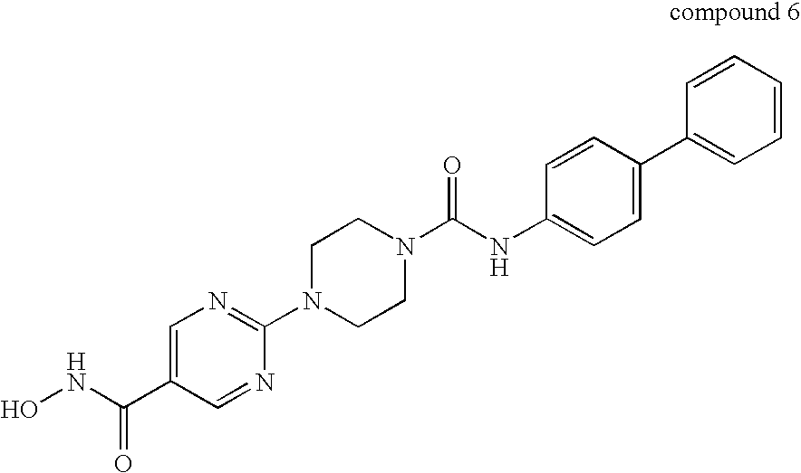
C1=C(C(NO)=O)C=NC(N2CCN(C(=O)NC3=CC=C(C4=CC=CC=C4)C=C3)CC2)=N1
